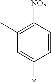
C1(C)=C([NO2])C=CC(*)=C1
